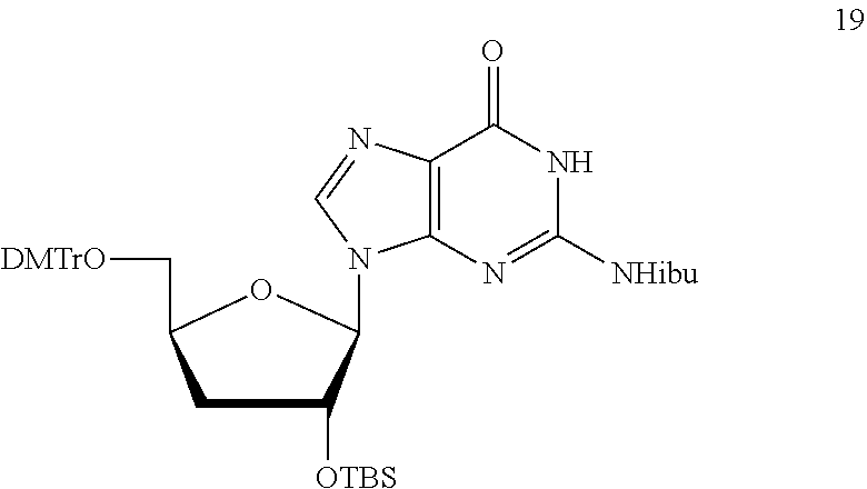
C1C([OTBS])C(N2C3=C(C(=O)NC([NHibu])=N3)N=C2)OC1C[DMTrO]
